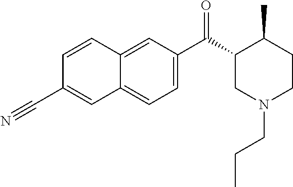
C1=CC2=CC(C(C3CN(CCC)CCC3C)=O)=CC=C2C=C1C#N
